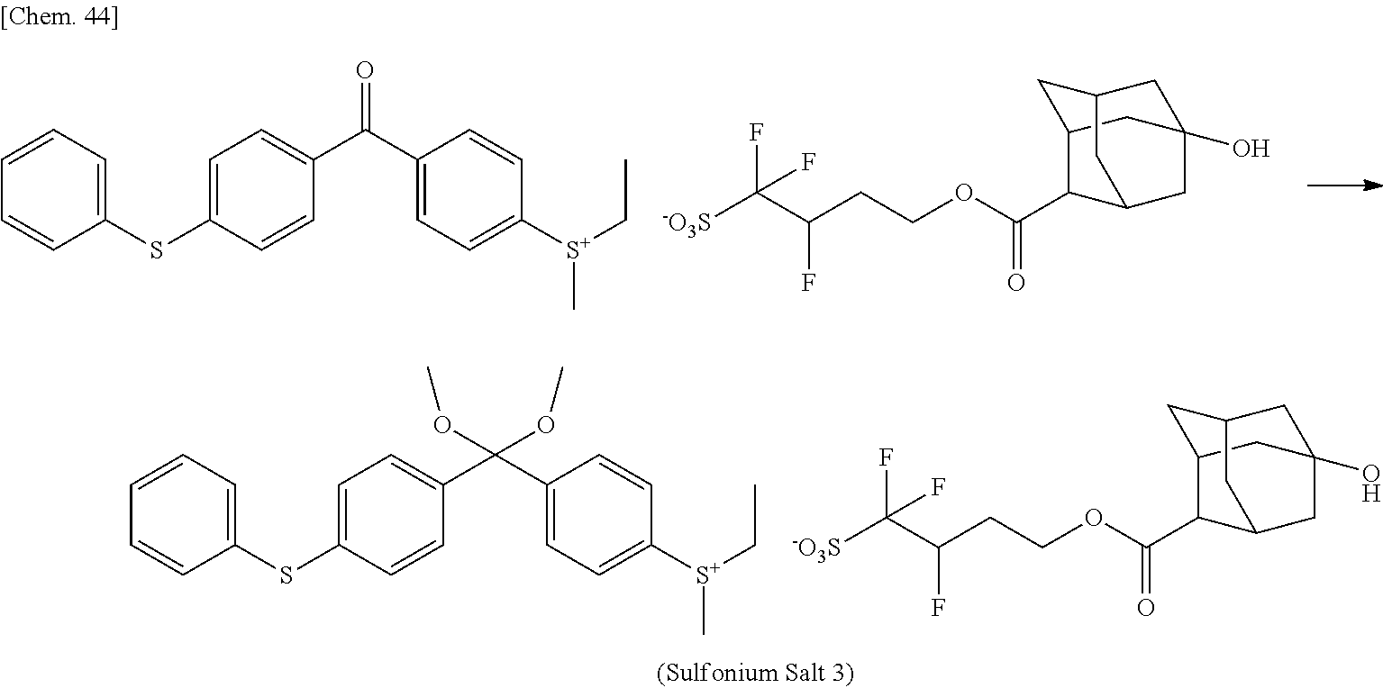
C1(SC2=CC=C(C(C3=CC=C([S+](CC)C)C=C3)(OC)OC)C=C2)=CC=CC=C1.[-O3S]C(C(CCOC(C1C2CC3(O)CC1CC(C3)C2)=O)F)(F)F.C1(SC2=CC=C(C(C3=CC=C([S+](CC)C)C=C3)=O)C=C2)=CC=CC=C1.[-O3S]C(C(CCOC(C1C2CC3(O)CC1CC(C3)C2)=O)F)(F)F
